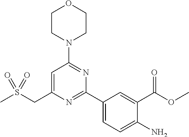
CS(CC1=CC(N2CCOCC2)=NC(C2=CC=C(N)C(C(OC)=O)=C2)=N1)(=O)=O
